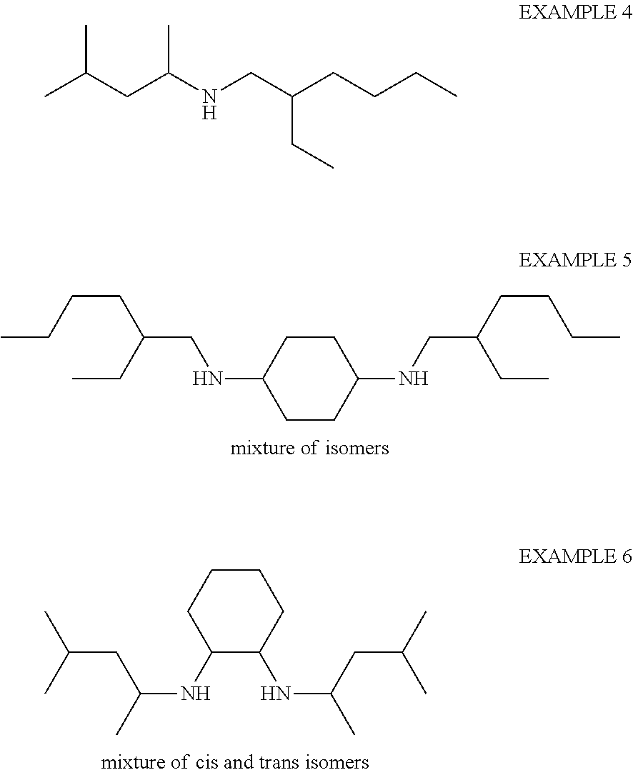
CCCCC(CC)CNC1CCC(NCC(CCCC)CC)CC1.C1(NC(CC(C)C)C)C(NC(C)CC(C)C)CCCC1.CC(CC(NCC(CCCC)CC)C)C
